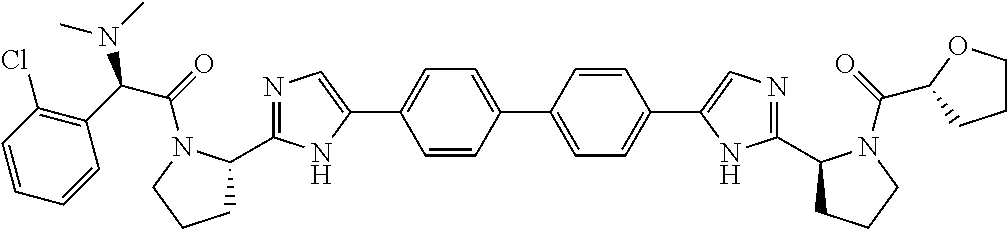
C1(C2=NC=C(C3=CC=C(C4=CC=C(C5=CN=C(C6CCCN6C(=O)C6OCCC6)N5)C=C4)C=C3)N2)CCCN1C(=O)C(N(C)C)C1=C(Cl)C=CC=C1
